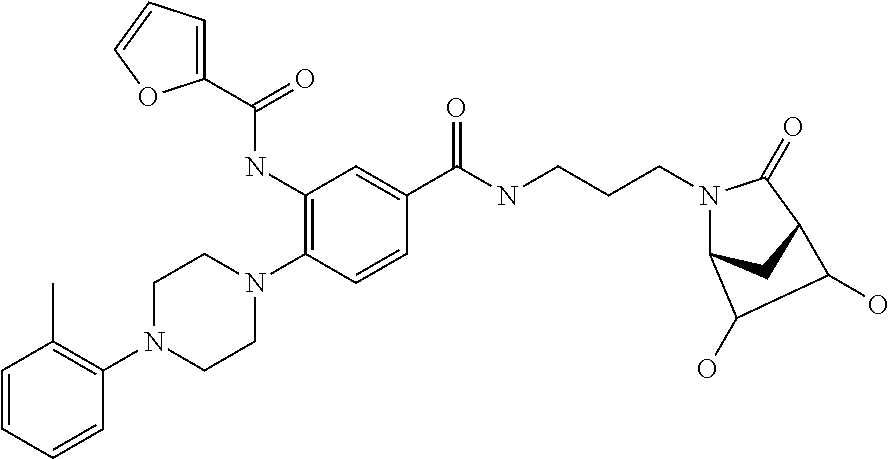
C1(NC(C2=CC=CO2)=O)=C(N2CCN(C3=C(C)C=CC=C3)CC2)C=CC(C(NCCCN2C3CC(C2=O)C(O)C3O)=O)=C1
